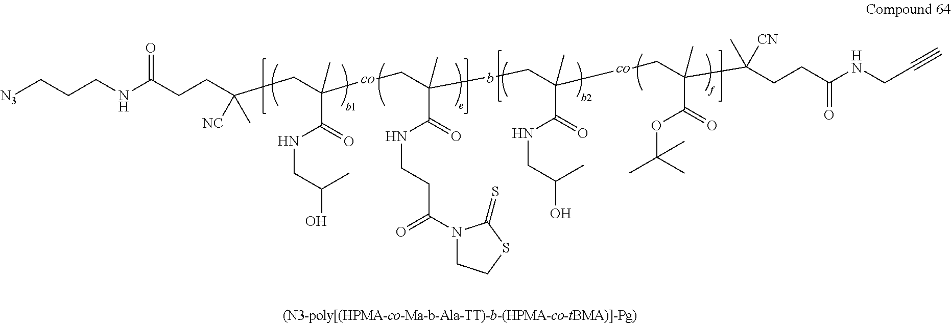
[N3]CCCNC(CCC([NC])(C)CC(C)(C(NCC(O)C)=O)[co]CC(C)(C(NCCC(N1CCSC1=S)=O)=O)bCC(C)(C(NCC(O)C)=O)[co]CC(C)(C(OC(C)(C)C)=O)C(CCC(NCC#C)=O)(C)[CN])=O
